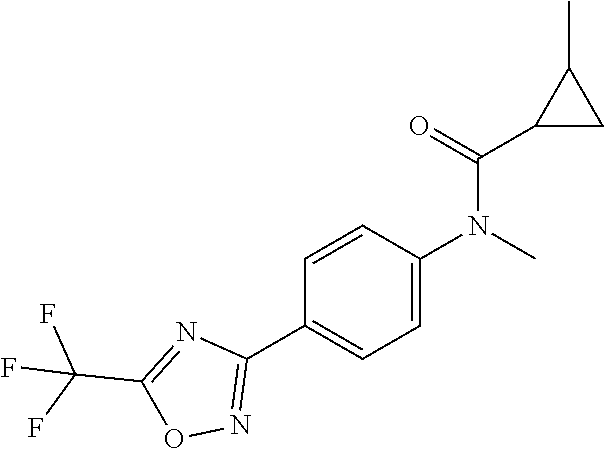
C1=CC(N(C)C(C2CC2C)=O)=CC=C1C1=NOC(C(F)(F)F)=N1
